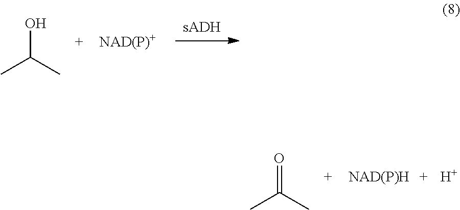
OC(C)C.O=C(C)C.[H]
